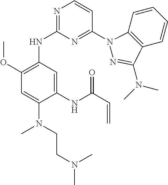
C1(NC(C=C)=O)=CC(NC2=NC=CC(N3C4=C(C=CC=C4)C(N(C)C)=N3)=N2)=C(OC)C=C1N(C)CCN(C)C
